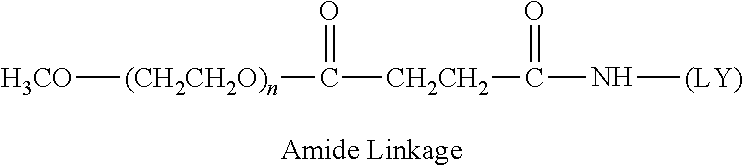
[H3CO][(CH2CH2O)n]C([CH2CH2]C(N[(LY)])=O)=O
